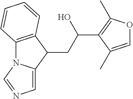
C12=C(C(CC(C3=C(C)OC=C3C)O)C3=CN=CN13)C=CC=C2
